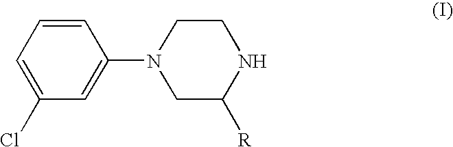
C1=C(N2CC([R])NCC2)C=CC=C1Cl
